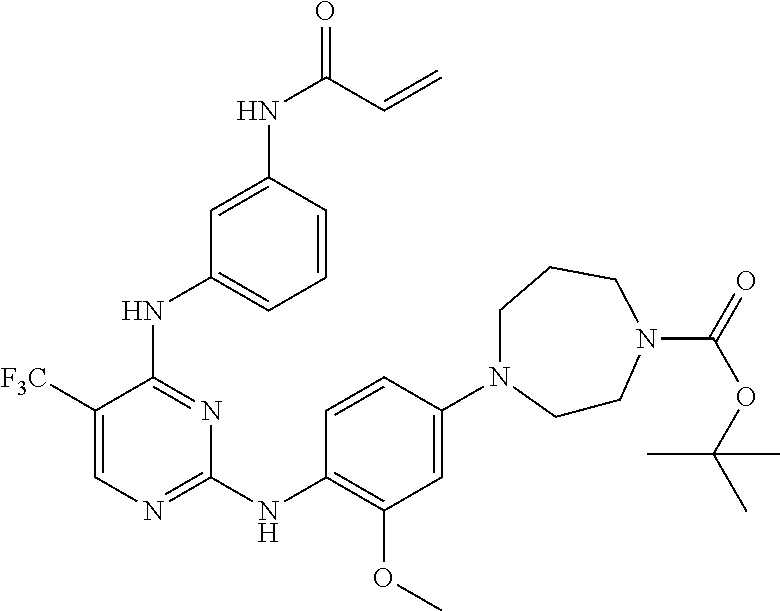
C1(N2CCN(C(=O)OC(C)(C)C)CCC2)=CC(OC)=C(NC2=NC=C([F3C])C(NC3=CC=CC(NC(=O)C=C)=C3)=N2)C=C1
